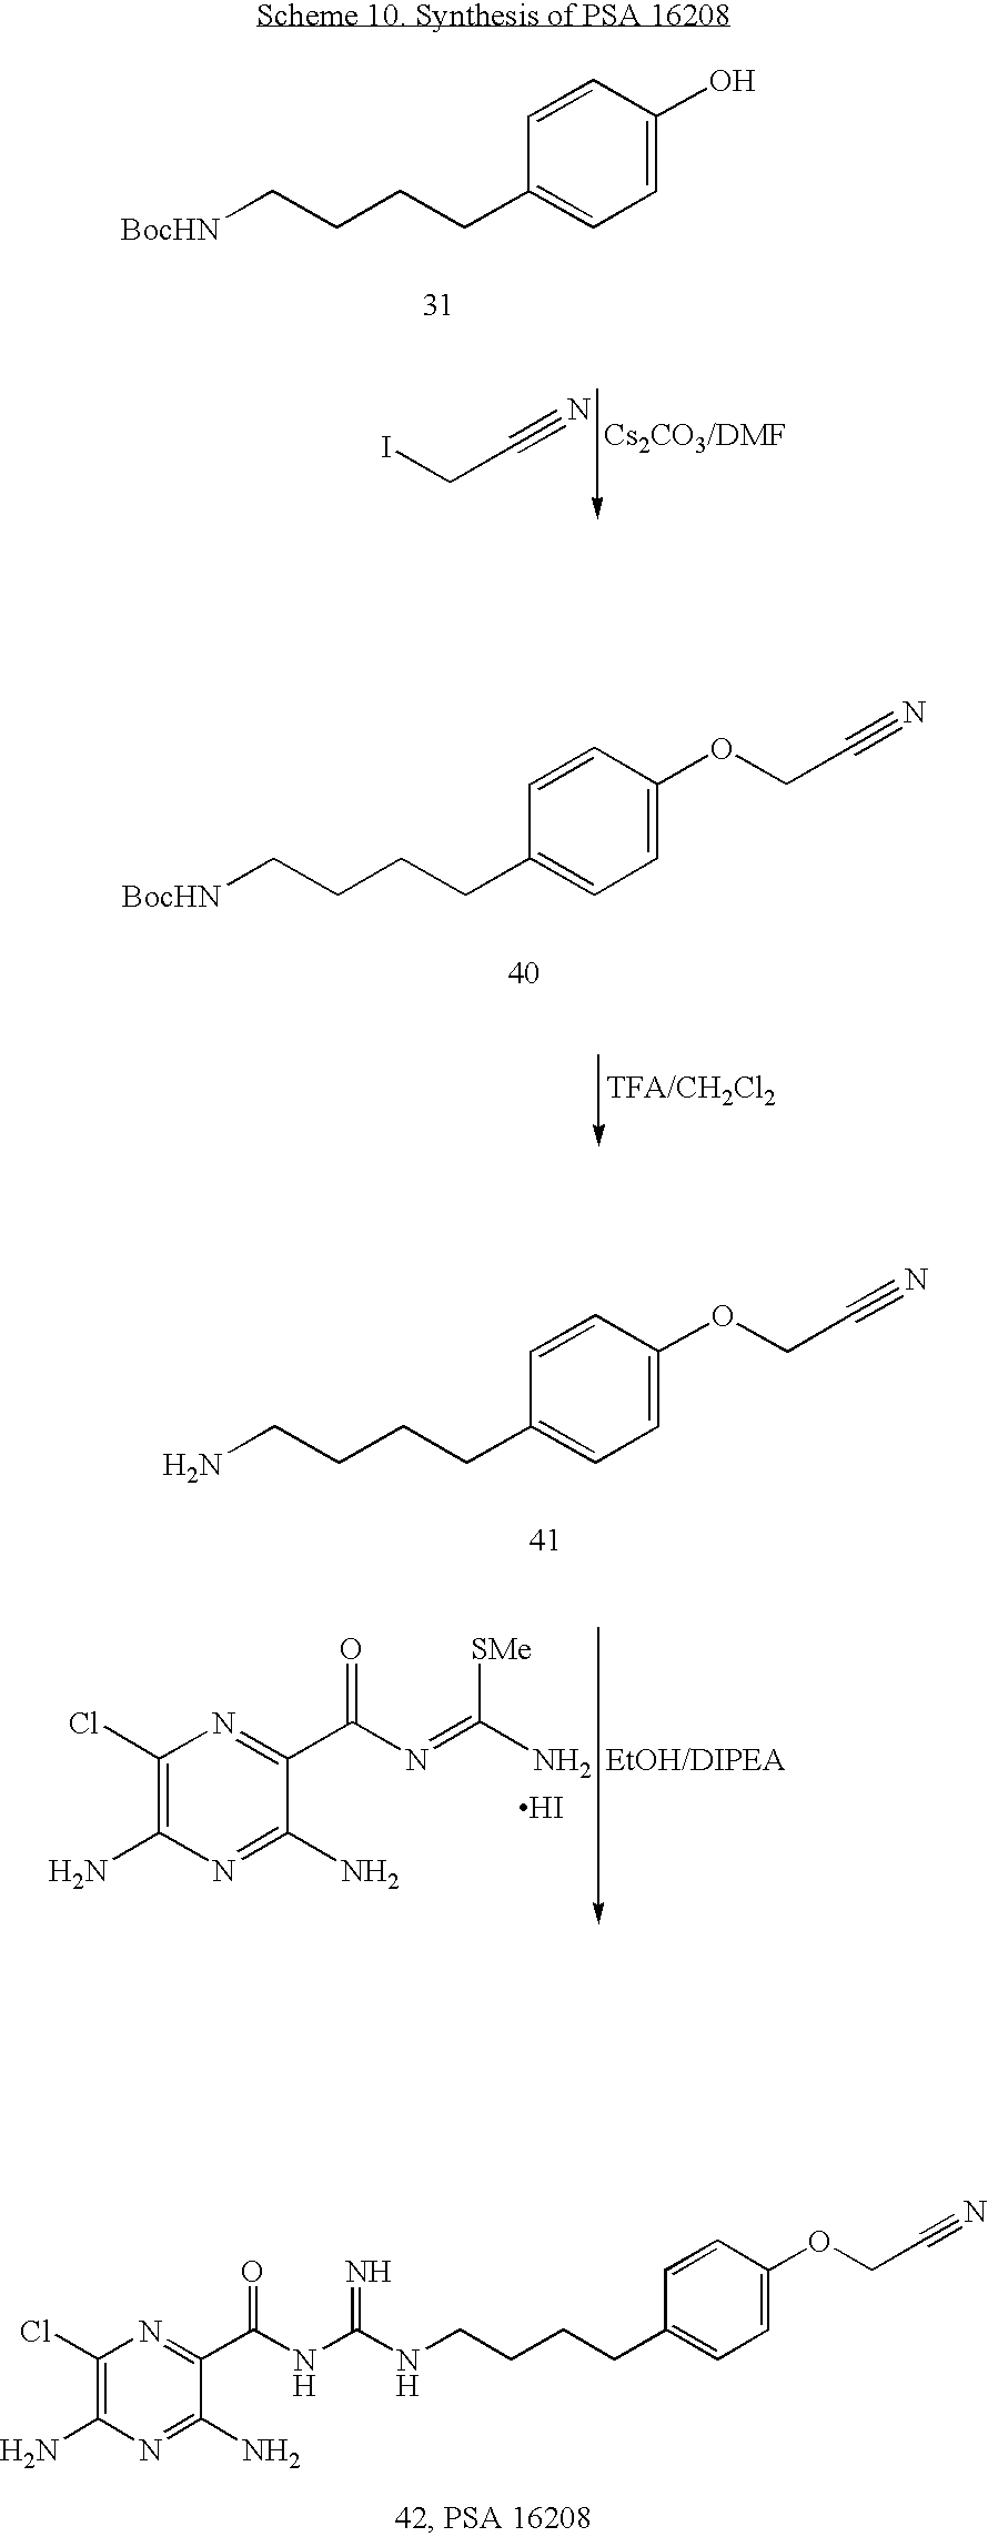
[BocHN]CCCCC1=CC=C(O)C=C1.ICC#N.[BocHN]CCCCC1=CC=C(OCC#N)C=C1.C1(Cl)=C(N)N=C(N)C(C(N=C(N)[SMe])=O)=N1.I.NCCCCC1=CC=C(OCC#N)C=C1.C1(Cl)=C(N)N=C(N)C(C(NC(NCCCCC2=CC=C(OCC#N)C=C2)=N)=O)=N1
